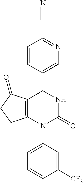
C12=C(N(C3=CC=CC([CF3])=C3)C(=O)NC1C1=CN=C(C#N)C=C1)CCC2=O
